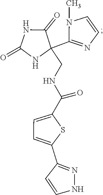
C1=C(C2=NNC=C2)SC(C(NCC2(C3=NC=CN3C)NC(=O)NC2=O)=O)=C1
